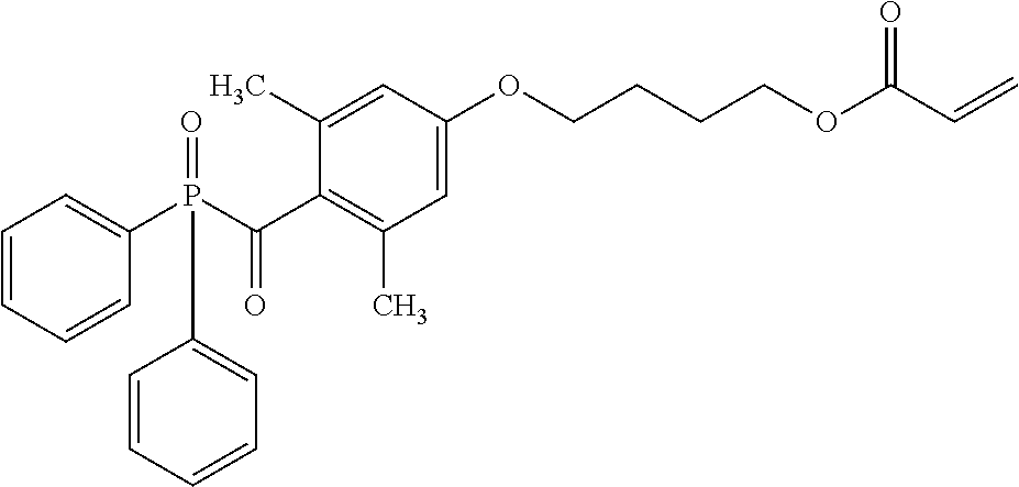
C1=C(OCCCCOC(C=C)=O)C=C(C)C(C(P(C2=CC=CC=C2)(=O)C2=CC=CC=C2)=O)=C1C
